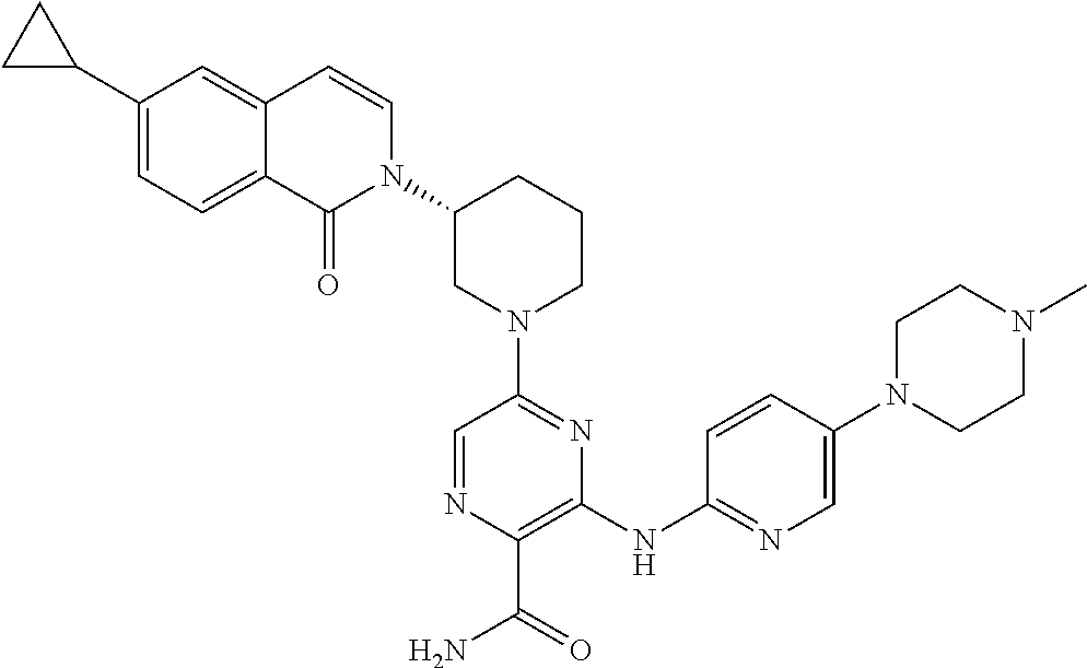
N1(C2=NC(NC3=NC=C(N4CCN(C)CC4)C=C3)=C(C(=O)N)N=C2)CCCC(N2C=CC3=CC(C4CC4)=CC=C3C2=O)C1
